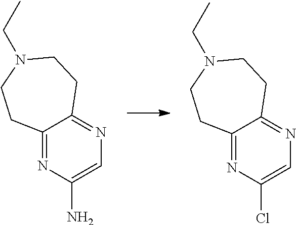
C12=NC(N)=CN=C1CCN(CC)CC2.C12=NC(Cl)=CN=C1CCN(CC)CC2
